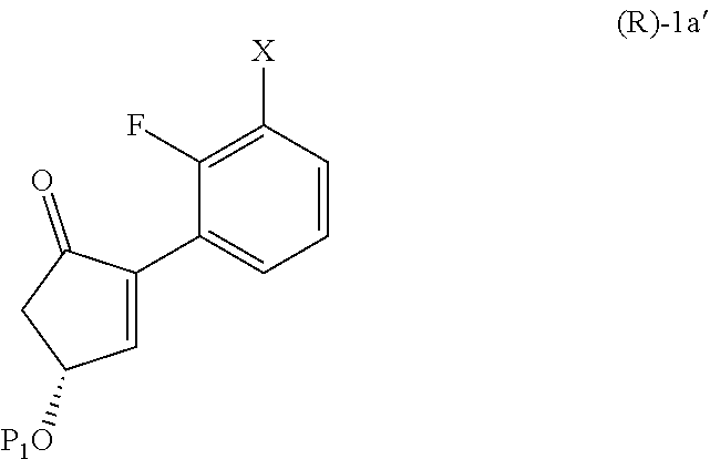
C1(F)=C([X])C=CC=C1C1=CC([P1O])CC1=O
